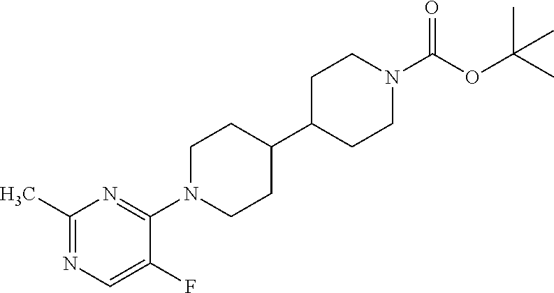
C1(C)=NC=C(F)C(N2CCC(C3CCN(C(OC(C)(C)C)=O)CC3)CC2)=N1
